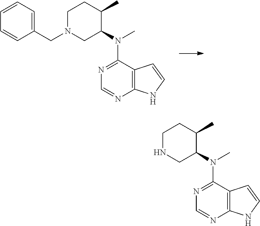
C1(CN2CC(N(C)C3=NC=NC4=C3C=CN4)C(C)CC2)=CC=CC=C1.N1CC(N(C)C2=NC=NC3=C2C=CN3)C(C)CC1
